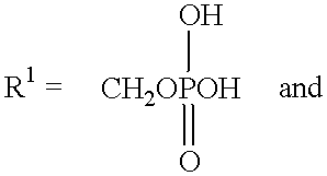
[CH2OPOH](O)=O
